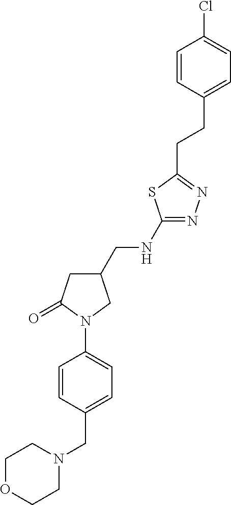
N1(CC2=CC=C(N3C(=O)CC(CNC4=NN=C(CCC5=CC=C(Cl)C=C5)S4)C3)C=C2)CCOCC1
